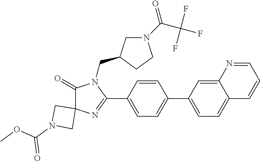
C1(=O)C2(N=C(C3=CC=C(C4=CC=C5C(=C4)N=CC=C5)C=C3)N1CC1CN(C(C(F)(F)F)=O)CC1)CN(C(OC)=O)C2
